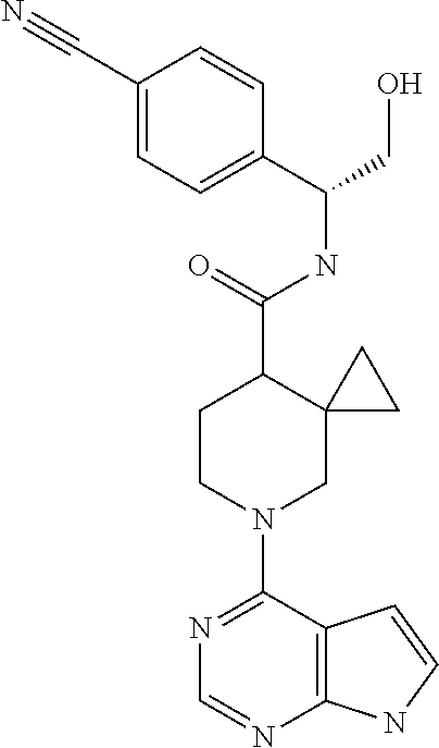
N1=C(N2CC3(C(C(=O)NC(C4=CC=C(C#N)C=C4)CO)CC2)CC3)C2=C(N=C1)NC=C2
